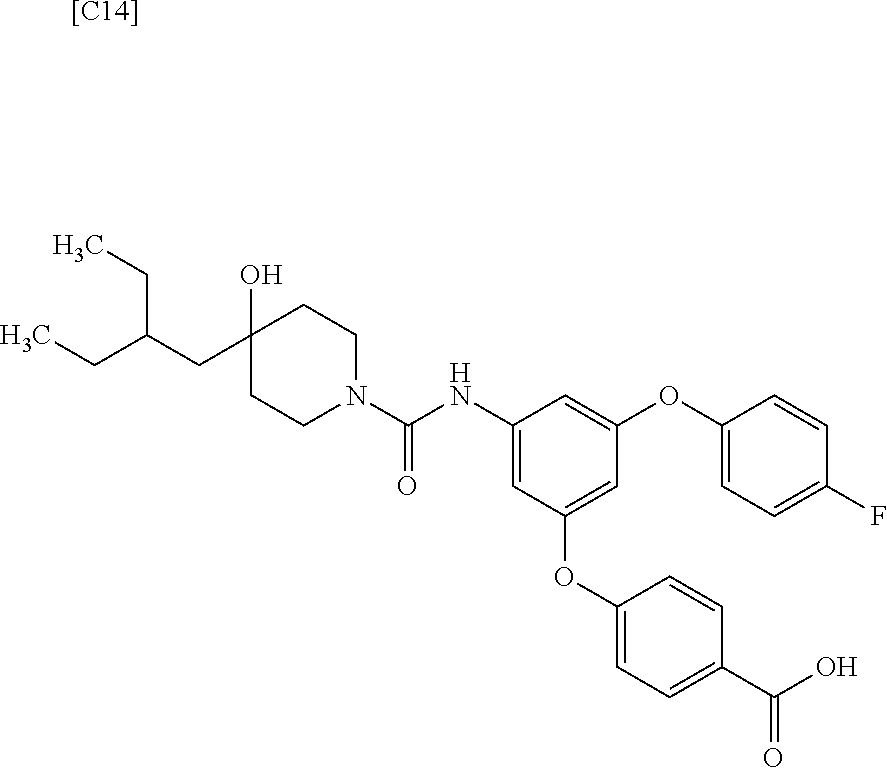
[[C14]].C1(O)(CC(CC)CC)CCN(C(NC2=CC(OC3=CC=C(C(O)=O)C=C3)=CC(OC3=CC=C(F)C=C3)=C2)=O)CC1
